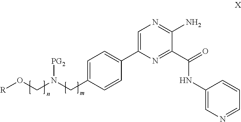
C1=C(CN(CO[R])[PG2])C=CC(C2=CN=C(N)C(C(=O)NC3=CN=CC=C3)=N2)=C1
